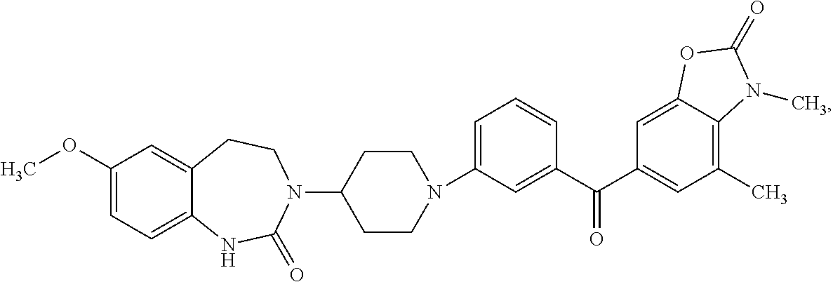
C1=C(N2CCC(N3C(=O)NC4=CC=C(OC)C=C4CC3)CC2)C=C(C(C2=CC(C)=C3C(=C2)OC(=O)N3C)=O)C=C1
